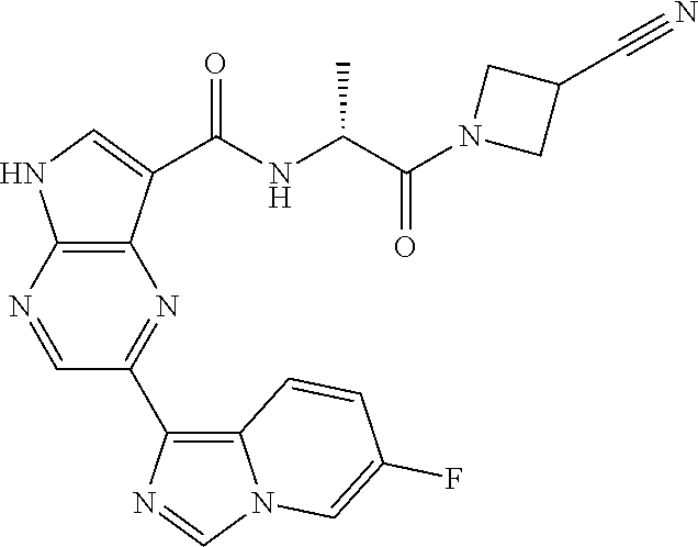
C1=NC2=C(N=C1C1=C3N(C=N1)C=C(F)C=C3)C(C(NC(C(N1CC(C#N)C1)=O)C)=O)=CN2
